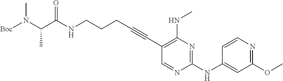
N(CCCC#CC1=C(NC)N=C(NC2=CC(OC)=NC=C2)N=C1)C(=O)C(N([Boc])C)C
